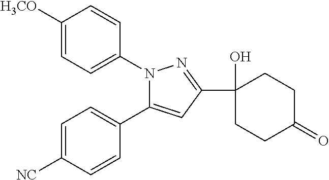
C1=C([NC])C=CC(C2=CC(C3(O)CCC(=O)CC3)=NN2C2=CC=C([H3CO])C=C2)=C1
